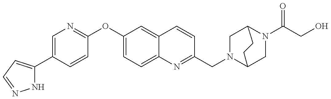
N1C(C2=CN=C(OC3=CC=C4C(=C3)C=CC(CN3C5CN(C(=O)CO)C(C3)CC5)=N4)C=C2)=CC=N1
